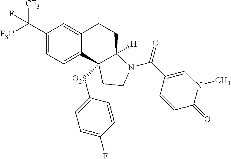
C(C1=CC=C2C(=C1)CCC1([H])C2([O2S]C2=CC=C(F)C=C2)CCN1C(=O)C1=CN(C)C(=O)C=C1)([F3C])([CF3])F
